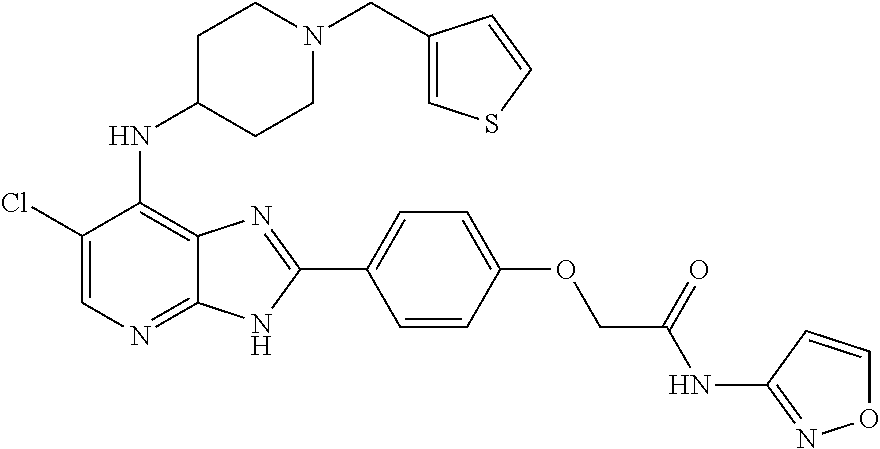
C1(Cl)=CN=C2C(=C1NC1CCN(CC3=CSC=C3)CC1)N=C(C1=CC=C(OCC(NC3=NOC=C3)=O)C=C1)N2
